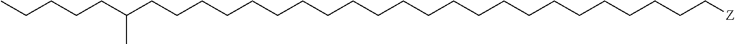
C(CCCCCCCCCCCCCCCCCCC[Z])CCCC(CCCCC)C
